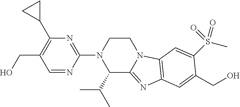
C(O)C1=C(C2CC2)N=C(N2C(C(C)C)C3=NC4=C(N3CC2)C=C(S(C)(=O)=O)C(CO)=C4)N=C1
